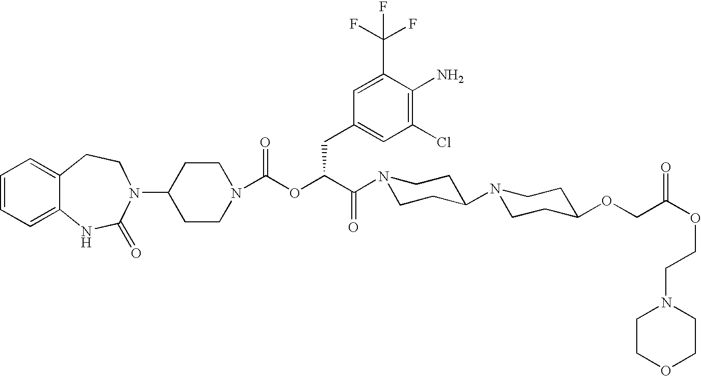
C1(N2C(=O)NC3=CC=CC=C3CC2)CCN(C(OC(C(N2CCC(N3CCC(OCC(OCCN4CCOCC4)=O)CC3)CC2)=O)CC2=CC(Cl)=C(N)C(C(F)(F)F)=C2)=O)CC1
